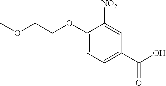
C1(OCCOC)=CC=C(C(=O)O)C=C1[NO2]
